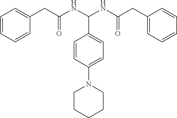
C1=CC=CC(CC(NC(NC(CC2=CC=CC=C2)=O)C2=CC=C(N3CCCCC3)C=C2)=O)=C1
